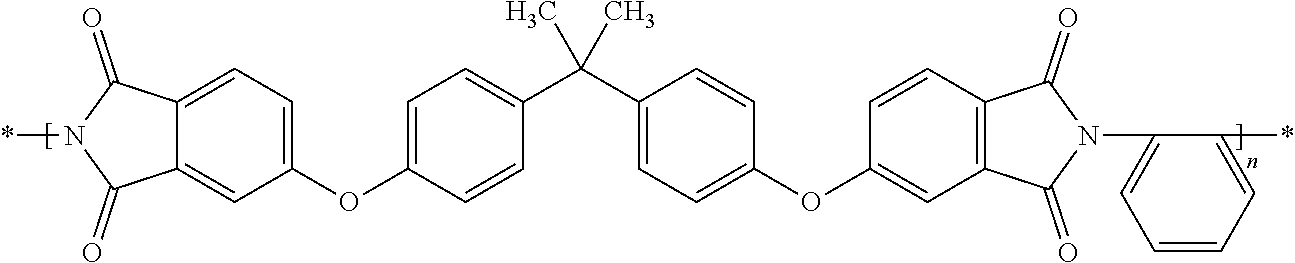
C1=C(OC2=CC=C(C(C3=CC=C(OC4=CC=C5C(=C4)C(=O)N(*)C5=O)C=C3)(C)C)C=C2)C=CC2=C1C(=O)N(C1=CC=CC=C1*)C2=O
